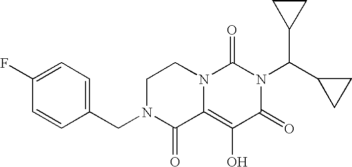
C1(F)=CC=C(CN2C(=O)C3=C(O)C(=O)N(C(C4CC4)C4CC4)C(=O)N3CC2)C=C1
